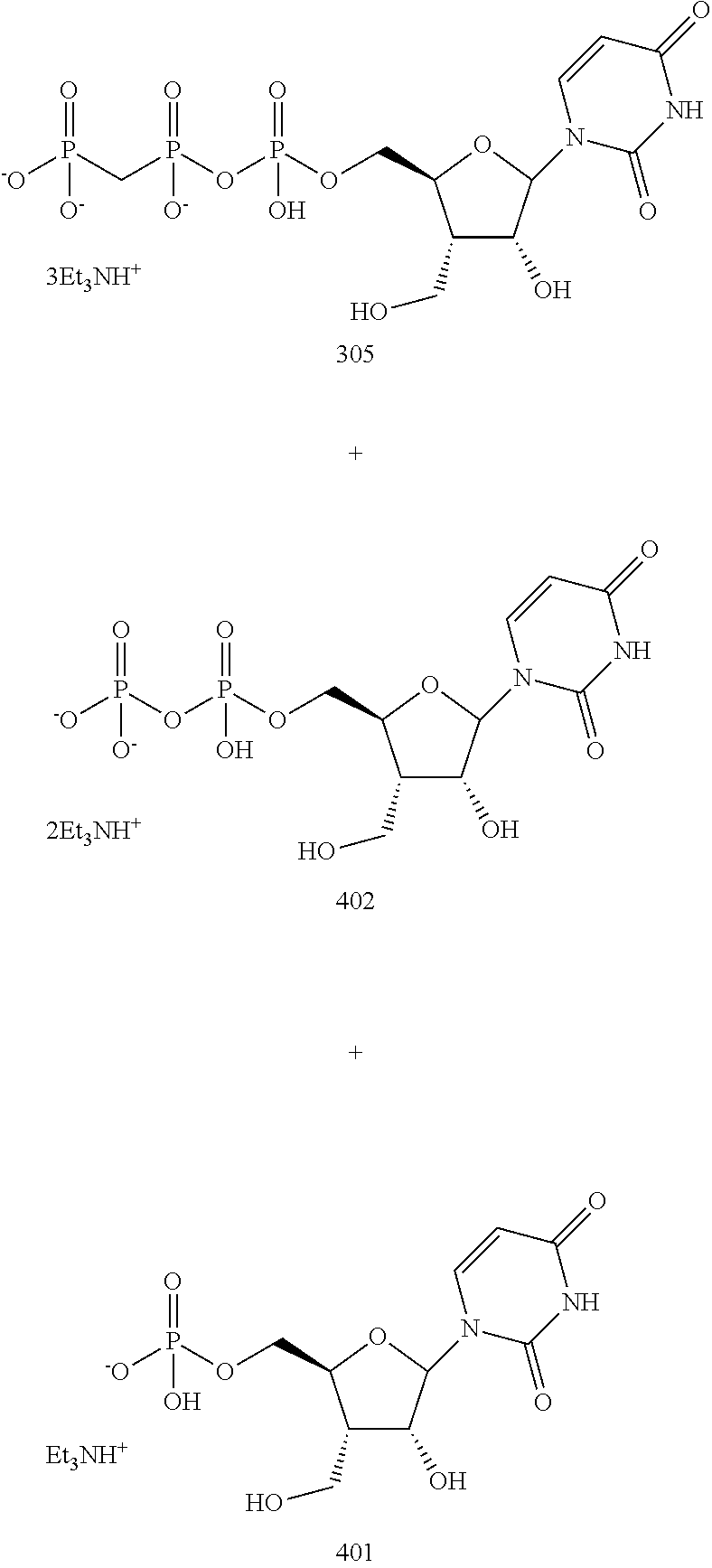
C1(CO)C(O)C(N2C(=O)NC(=O)C=C2)OC1COP(OP(CP([-O])(=O)[O-])(=O)[O-])(=O)O.C1(CO)C(O)C(N2C(=O)NC(=O)C=C2)OC1COP(OP([-O])(=O)[O-])(=O)O.C1(CO)C(O)C(N2C(=O)NC(=O)C=C2)OC1COP([-O])(=O)O.[Et3NH+]
